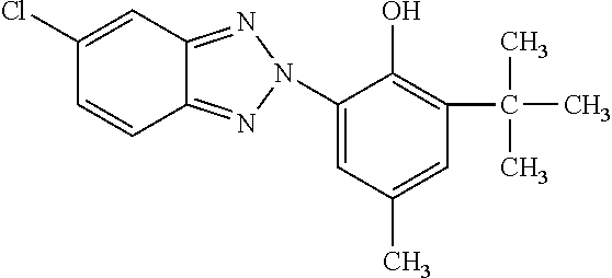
C1(N2N=C3C(=N2)C=C(Cl)C=C3)=CC(C)=CC(C(C)(C)C)=C1O
